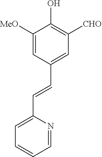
C1([MeO])=CC(C=CC2=CC=CC=N2)=CC([CHO])=C1O
